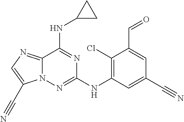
C12=NC=C(C#N)N1N=C(NC1=C(Cl)C(C=O)=CC(C#N)=C1)N=C2NC1CC1
